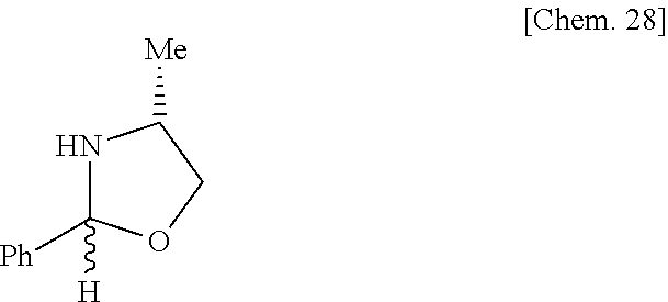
N1C([H])([Ph])OCC1[Me]
